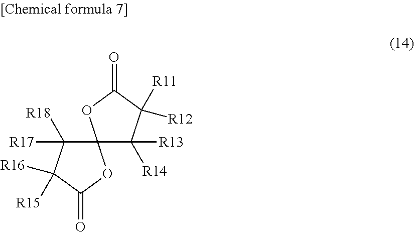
C12(C([R13])([R14])C([R11])([R12])C(=O)O1)C([R17])([R18])C([R15])([R16])C(=O)O2
